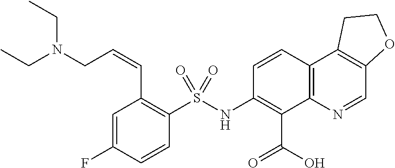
C1=CC(NS(C2=C(C=CCN(CC)CC)C=C(F)C=C2)(=O)=O)=C(C(=O)O)C2=C1C1=C(C=N2)OCC1
